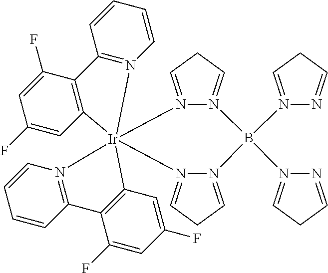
C1=C(F)C2=C(C=C1F)[Ir]13(N4=C2C=CC=C4)(N2=C(C=CC=C2)C2=C1C=C(F)C=C2F)N1=CCC=N1B(N1=CCC=N1)(N1=CCC=N1)N1=CCC=N31
